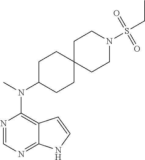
N1=CN=C2C(=C1N(C)C1CCC3(CC1)CCN(S(CC)(=O)=O)CC3)C=CN2
